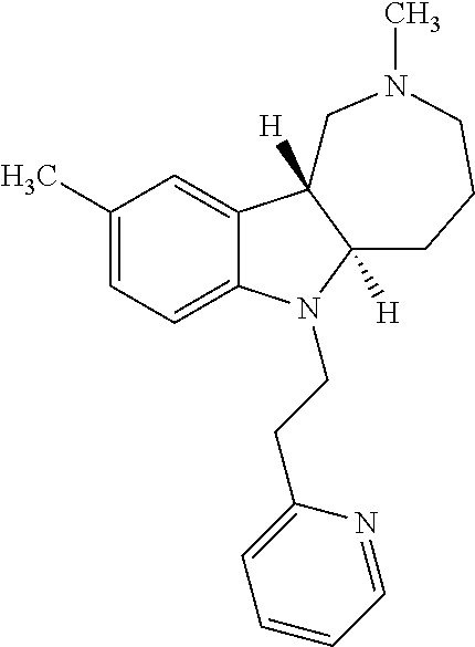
C1(C)=CC=C2C(=C1)C1([H])C([H])(CCCN(C)C1)N2CCC1=CC=CC=N1
